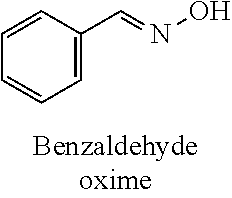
C1=C(C=NO)C=CC=C1
